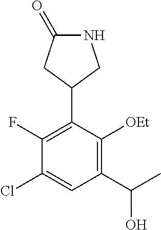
C1(F)=C(C2CC(=O)NC2)C([OEt])=C(C(C)O)C=C1Cl
